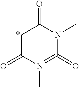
C1C(=O)N(C)=C(=O)N(C)C1=O
